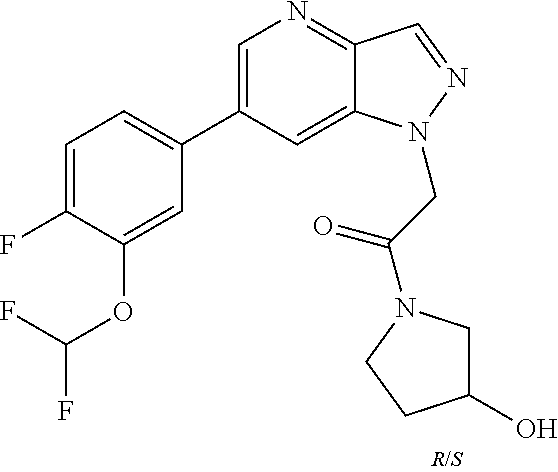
C1=C(C2=CC=C(F)C(OC(F)F)=C2)C=C2C(=N1)C=NN2CC(=O)N1CC(O)CC1
